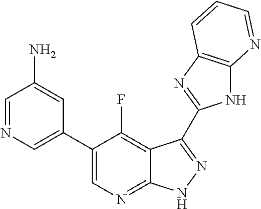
C1=NC=C(C2=CN=C3C(=C2F)C(C2=NC4=C(N2)N=CC=C4)=NN3)C=C1N
